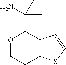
O1CCC2=C(C=CS2)C1C(N)(C)C
